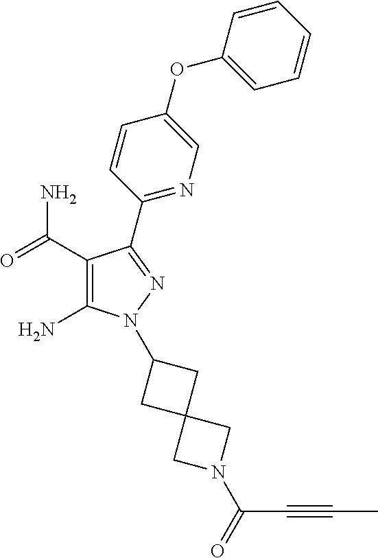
C1(C(=O)N)=C(N)N(C2CC3(C2)CN(C(=O)C#CC)C3)N=C1C1=NC=C(OC2=CC=CC=C2)C=C1
